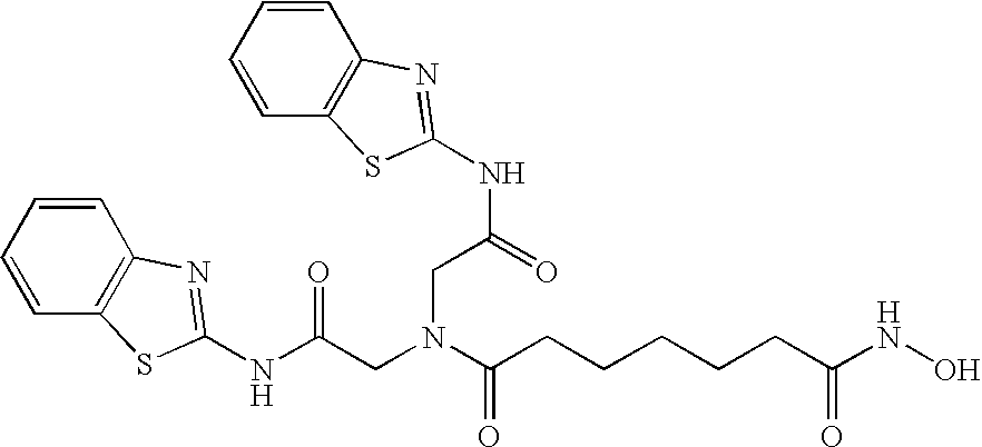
N(C(=O)CN(CC(NC1=NC2=C(C=CC=C2)S1)=O)C(=O)CCCCCC(NO)=O)C1=NC2=C(C=CC=C2)S1
